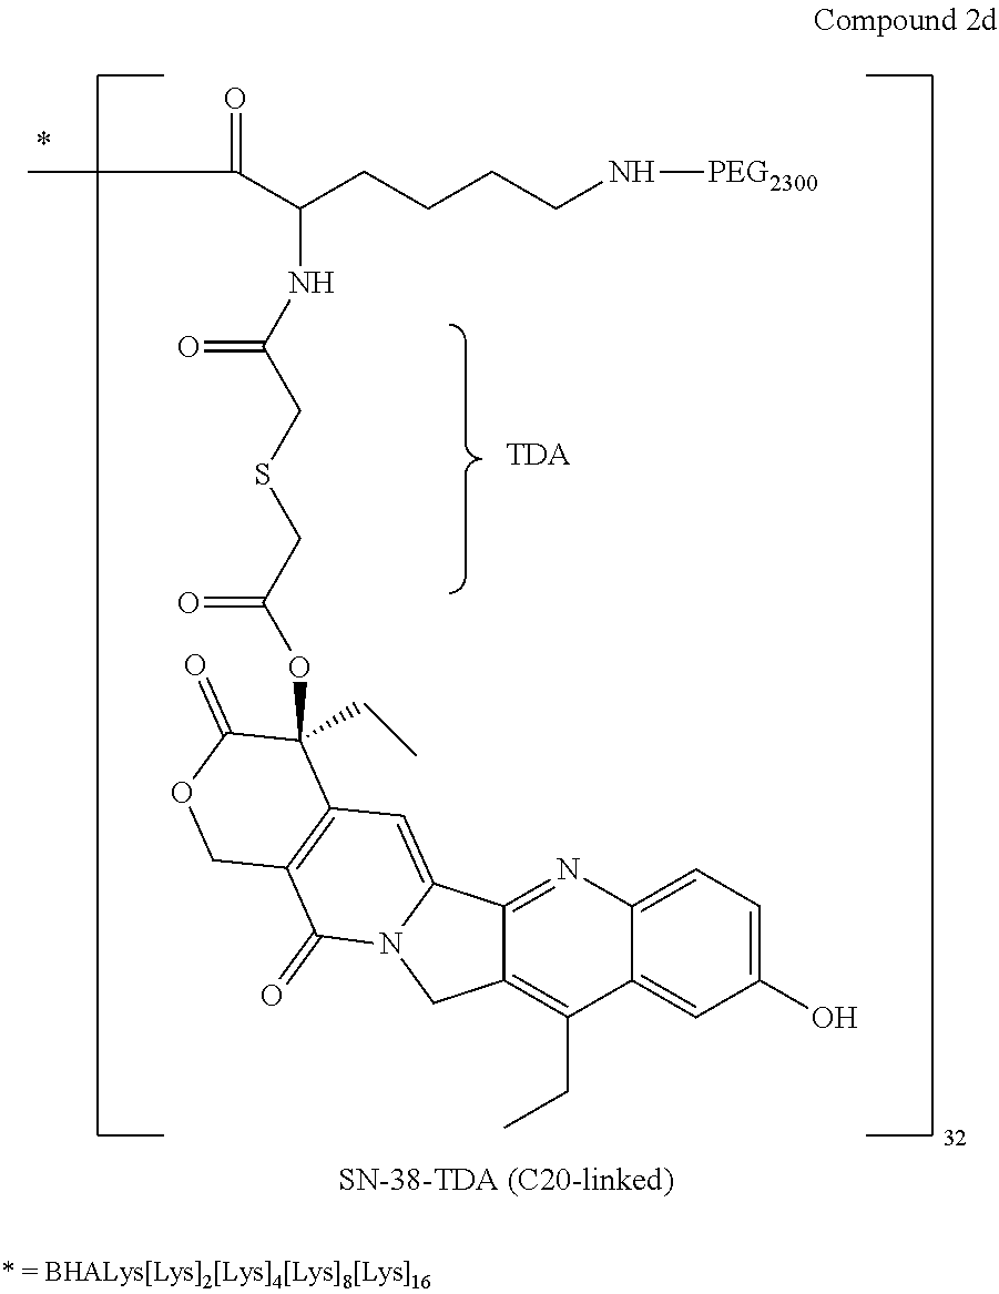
C12=CC(O)=CC=C1N=C1C3=CC4=C(C(=O)N3CC1=C2CC)COC(=O)C4(CC)OC(CSCC(NC(CCCCN[PEG2300])C(=O)C)=O)=O.[TDA]
